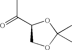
C1(C(=O)C)COC(C)(C)O1
